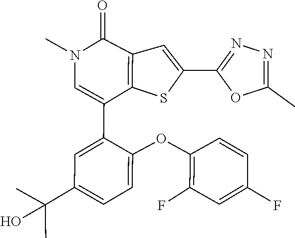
C1(F)=C(OC2=CC=C(C(C)(C)O)C=C2C2=CN(C)C(=O)C3=C2SC(C2=NN=C(C)O2)=C3)C=CC(F)=C1
